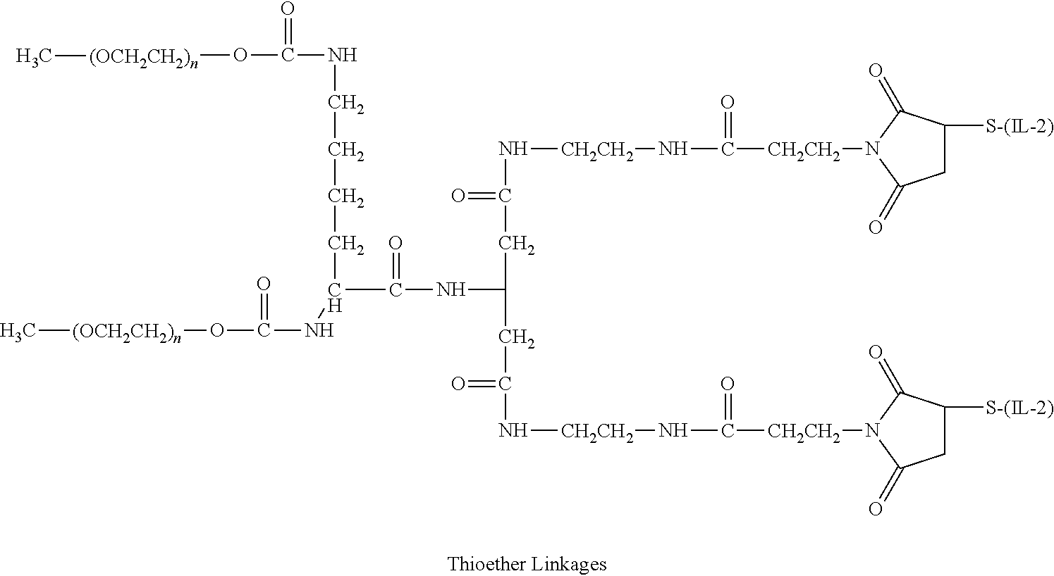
C[(OCH2CH2)n]OC(NC(CCCCNC(=O)O[(OCH2CH2)n]C)C(=O)NC(CC(=O)N[CH2CH2]NC(=O)[CH2CH2]N1C(=O)C([S-(IL-2)])CC1=O)CC(=O)N[CH2CH2]NC(=O)[CH2CH2]N1C(=O)C([S-(IL-2)])CC1=O)=O
